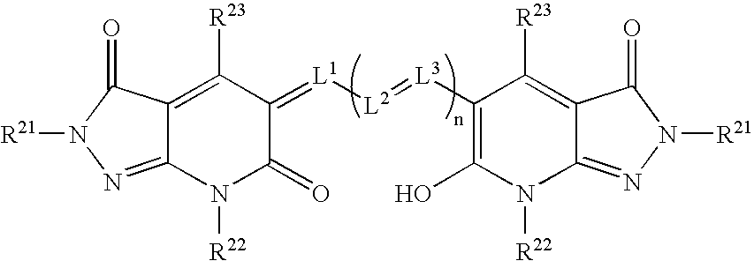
C12=C([R23])C(=[L1][L2]=[L3]C3=C(O)N([R22])C4=NN([R21])C(=O)C4=C3[R23])C(=O)N([R22])C1=NN([R21])C2=O
